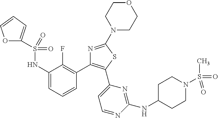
S(NC1=CC=CC(C2=C(C3=CC=NC(NC4CCN(S(C)(=O)=O)CC4)=N3)SC(N3CCOCC3)=N2)=C1F)(=O)(=O)C1=CC=CO1
